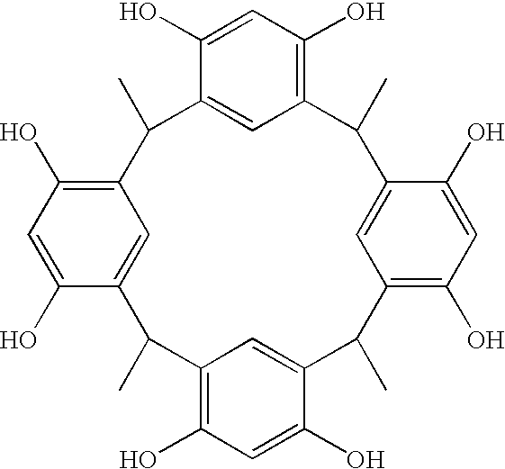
C1(O)=CC(O)=C2C=C1C(C)C1=C(O)C=C(O)C(=C1)C(C)C1=C(O)C=C(O)C(=C1)C(C)C1=C(O)C=C(O)C(=C1)C2C
